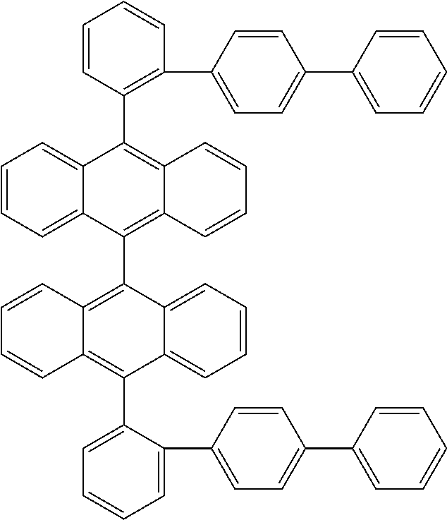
C1=CC=C2C(=C1)C(C1=C(C3=CC=C(C4=CC=CC=C4)C=C3)C=CC=C1)=C1C(=C2C2=C3C(=C(C4=CC=CC=C4C4=CC=C(C5=CC=CC=C5)C=C4)C4=CC=CC=C24)C=CC=C3)C=CC=C1
